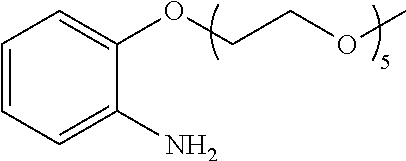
C1=CC=C(N)C(OCCOC)=C1
